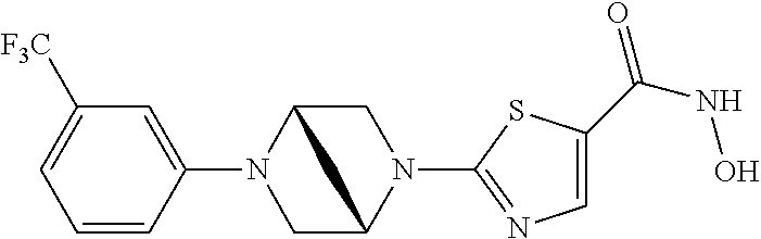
C1(N2CC3N(C4=NC=C(C(NO)=O)S4)CC2C3)=CC([CF3])=CC=C1
